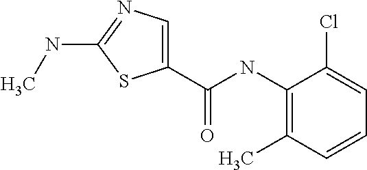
C1(NC(C2=CN=C(NC)S2)=O)=C(C)C=CC=C1Cl
